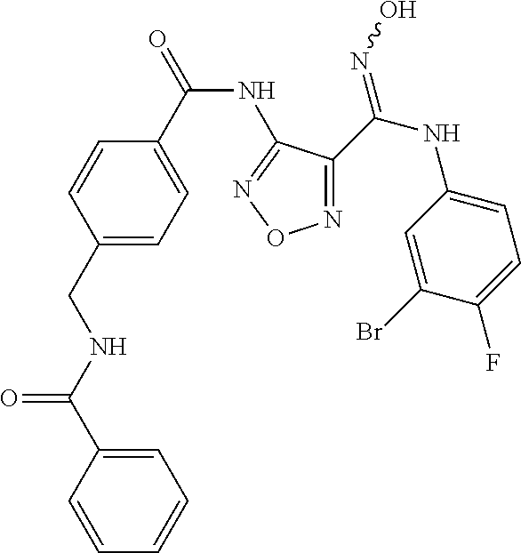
C1=C(C(NCC2=CC=C(C(NC3=NON=C3C(NC3=CC=C(F)C(Br)=C3)=NO)=O)C=C2)=O)C=CC=C1
